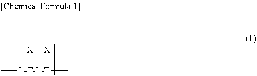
C[L-T-L-T](C)([X])[X]
